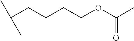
C(CCCCOC(=O)C)(C)C
